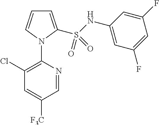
C1=C(S(NC2=CC(F)=CC(F)=C2)(=O)=O)N(C2=C(Cl)C=C([F3C])C=N2)C=C1
